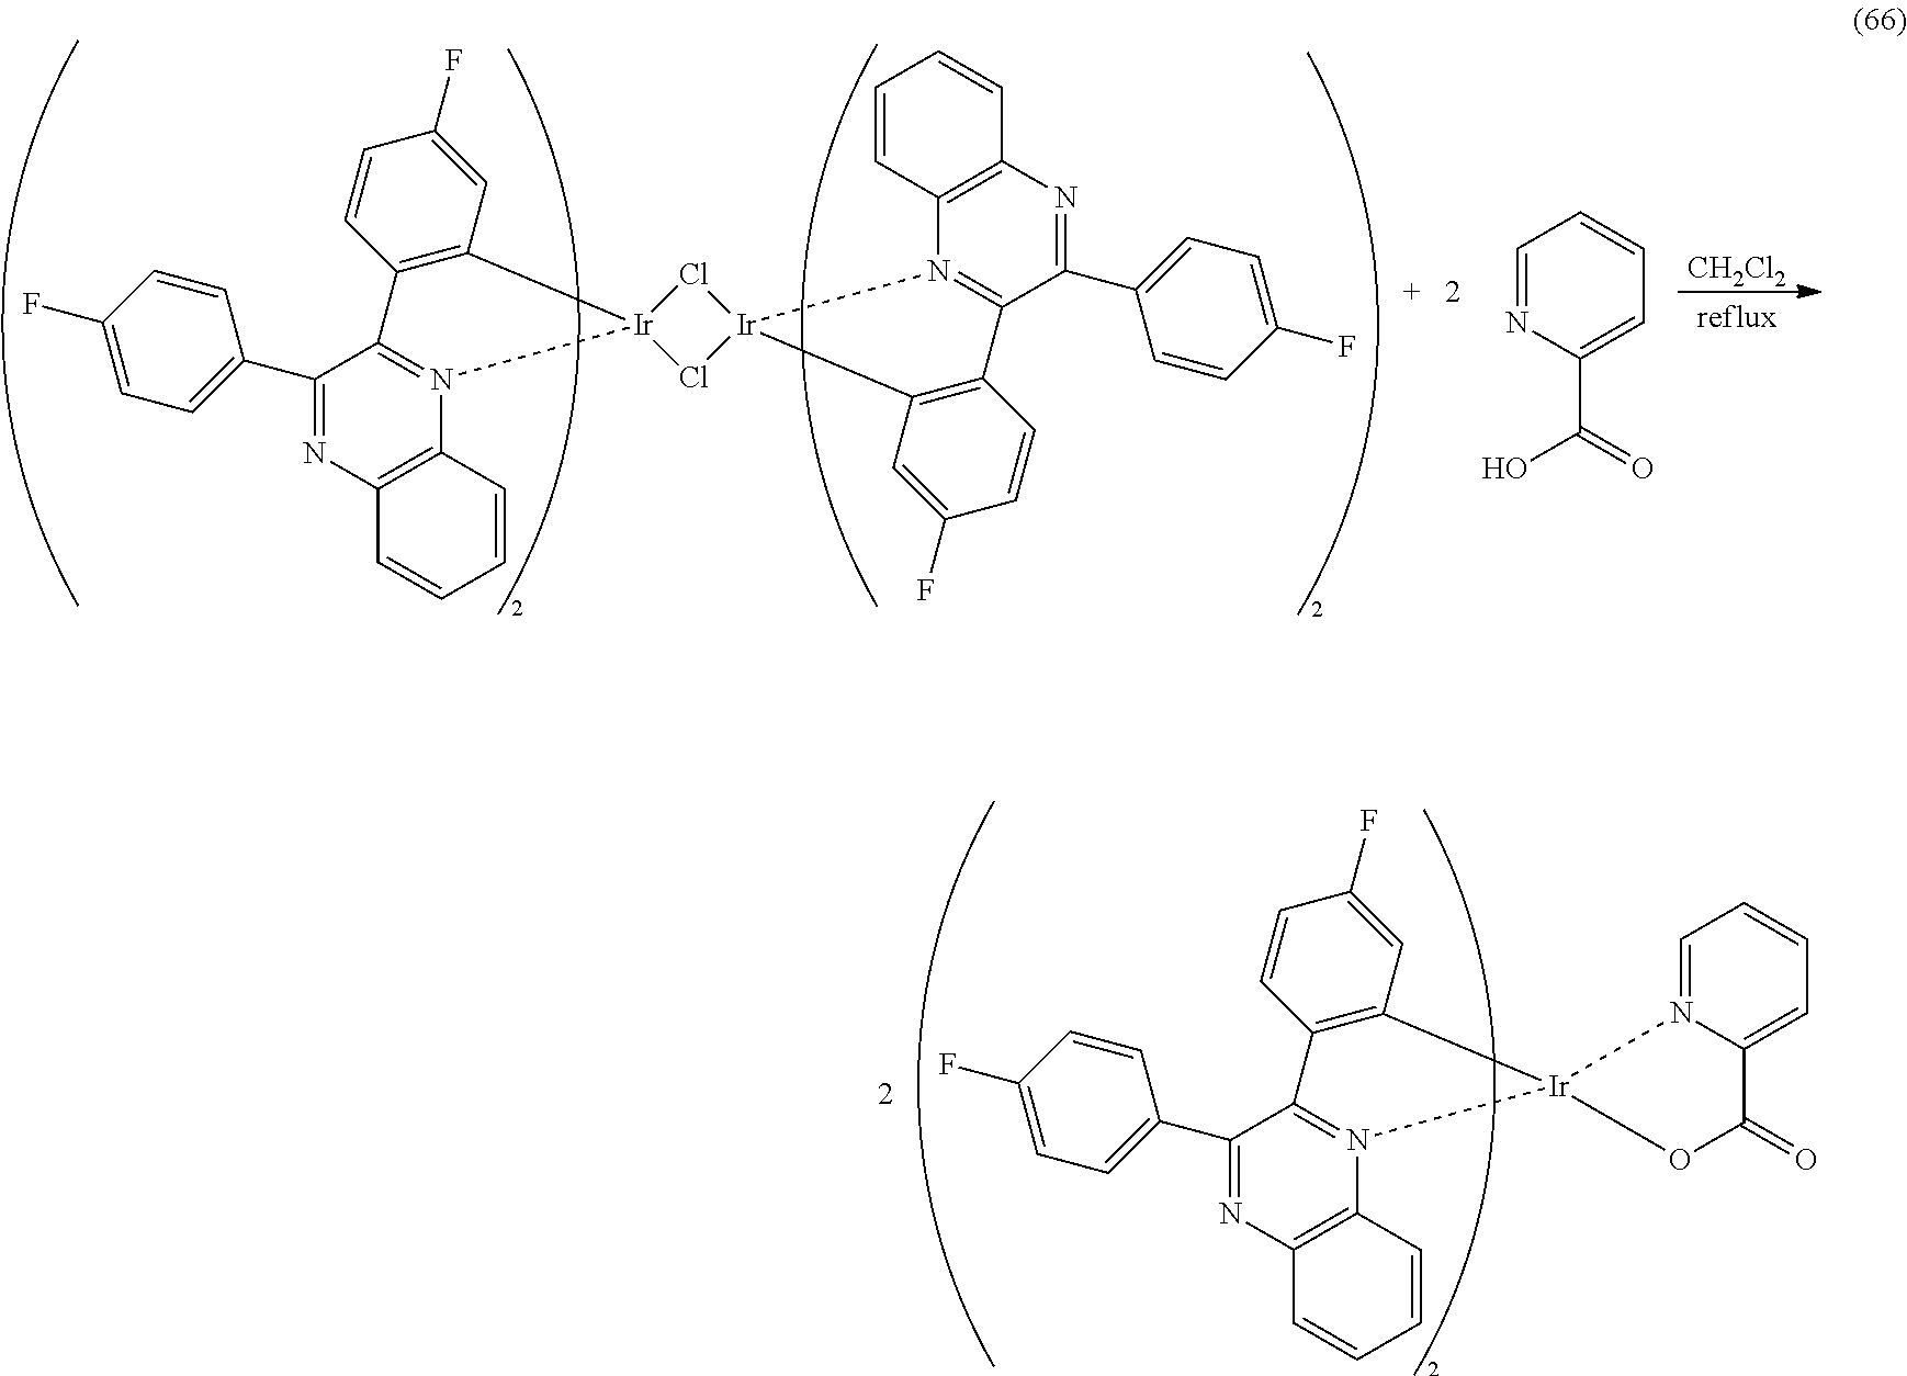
C1(F)=CC=C(C2=NC3=C(N4=C2C2=C(C=C(F)C=C2)[Ir]42Cl[Ir]4(Cl2)N2=C(C(C5=CC=C(F)C=C5)=NC5=C2C=CC=C5)C2=C4C=C(F)C=C2)C=CC=C3)C=C1.C1=NC(C(=O)O)=CC=C1.[CH2Cl2].C1(F)=CC=C(C2=NC3=C(N4=C2C2=C(C=C(F)C=C2)[Ir]42N4=CC=CC=C4C(=O)O2)C=CC=C3)C=C1
